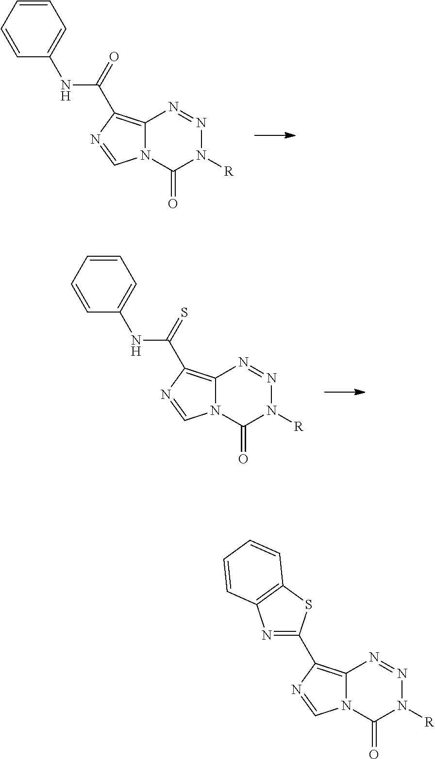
C12=C(C(NC3=CC=CC=C3)=O)N=CN1C(=O)N([R])N=N2.C12=C(C(NC3=CC=CC=C3)=S)N=CN1C(=O)N([R])N=N2.C12=C(C3=NC4=C(S3)C=CC=C4)N=CN1C(=O)N([R])N=N2
